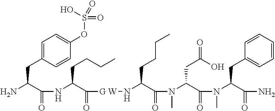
C1=C(CC(N)C(=O)NC(C([G W]NC(C(N(C(C(N(C)C(C(N)=O)CC2=CC=CC=C2)=O)CC(=O)O)C)=O)CCCC)=O)CCCC)C=CC(OS(O)(=O)=O)=C1
